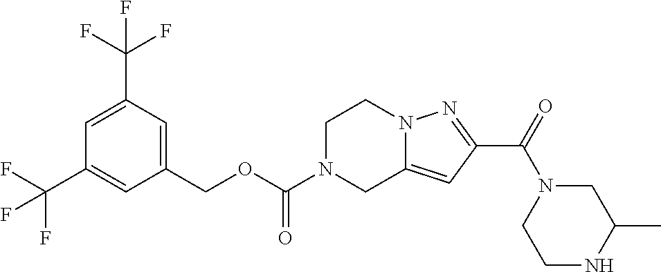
C1(COC(N2CC3=CC(C(=O)N4CCNC(C)C4)=NN3CC2)=O)=CC(C(F)(F)F)=CC(C(F)(F)F)=C1
